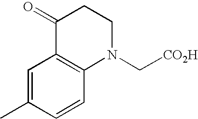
C1=C(C)C=CC2=C1C(=O)CCN2C[CO2H]
